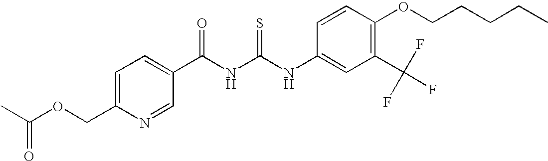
N(C(NC(=O)C1=CC=C(COC(C)=O)N=C1)=S)C1=CC(C(F)(F)F)=C(OCCCCC)C=C1
